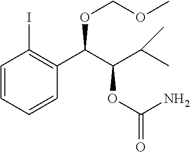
C1=CC=CC(C(C(C(C)C)OC(=O)N)OCOC)=C1I
